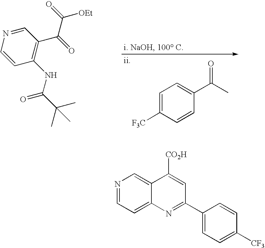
C1=C([F3C])C=CC(C(C)=O)=C1.[ii].C(C1=C(NC(C(C)(C)C)=O)C=CN=C1)(=O)C(=O)[OEt].N1=CC=C2C(=C1)C([CO2H])=CC(C1=CC=C([CF3])C=C1)=N2
